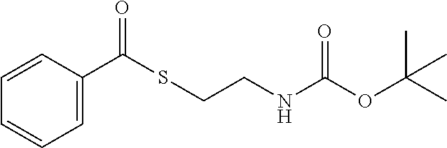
C1=CC(C(SCCNC(OC(C)(C)C)=O)=O)=CC=C1
